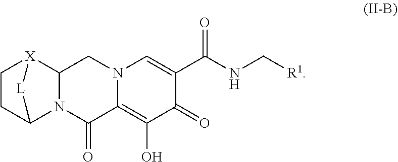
C1(=O)C2=C(O)C(=O)C(C(=O)NC[R1])=CN2CC2[X]3CCC(N12)[L]3
